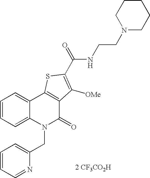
[2 CF3CO2H].N1(CCNC(=O)C2=C([OMe])C3=C(C4=CC=CC=C4N(CC4=CC=CC=N4)C3=O)S2)CCCCC1
